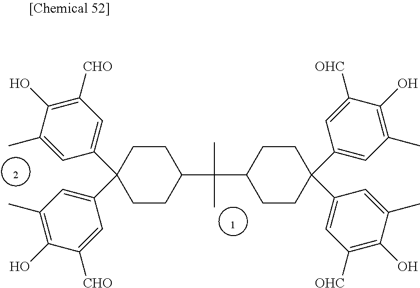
C1CC(C(C)(C)C2CCC(C3=CC([OHC])=C(O)C(C)=C3)(C3=CC(C)=C(O)C([OHC])=C3)CC2)CCC1(C1=CC(C)=C(O)C([CHO])=C1)C1=CC([CHO])=C(O)C(C)=C1
